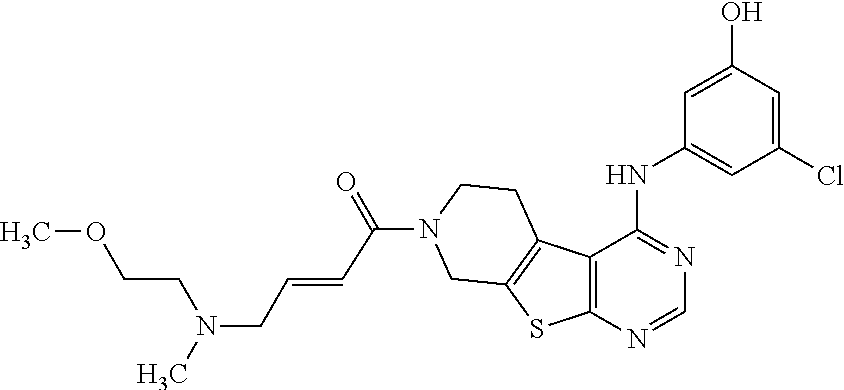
C1=C(O)C=C(Cl)C=C1NC1=NC=NC2=C1C1=C(S2)CN(C(=O)C=CCN(C)CCOC)CC1
